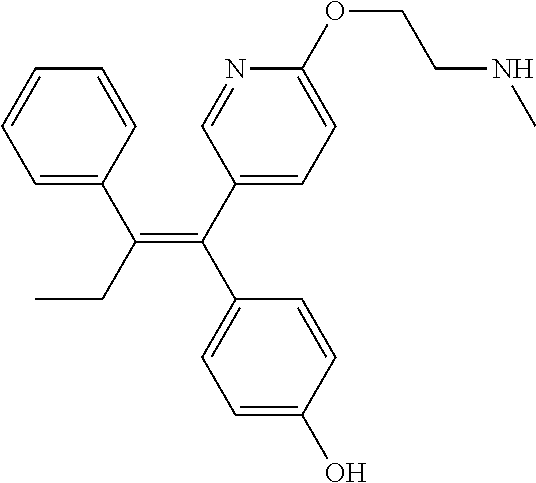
C1=C(C(CC)=C(C2=CC=C(OCCNC)N=C2)C2=CC=C(O)C=C2)C=CC=C1
